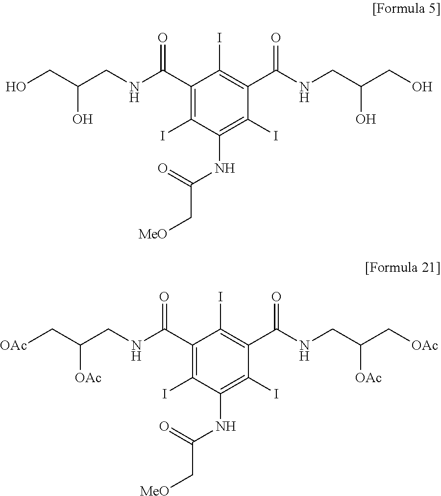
N(C(C1=C(I)C(NC(=O)C[MeO])=C(I)C(C(NCC(CO)O)=O)=C1I)=O)CC(CO)O.N(C(C1=C(I)C(NC(=O)C[MeO])=C(I)C(C(NCC(C[OAc])[OAc])=O)=C1I)=O)CC(C[OAc])[OAc]
